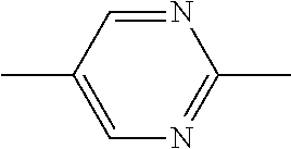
N1=CC(C)=CN=C1C
